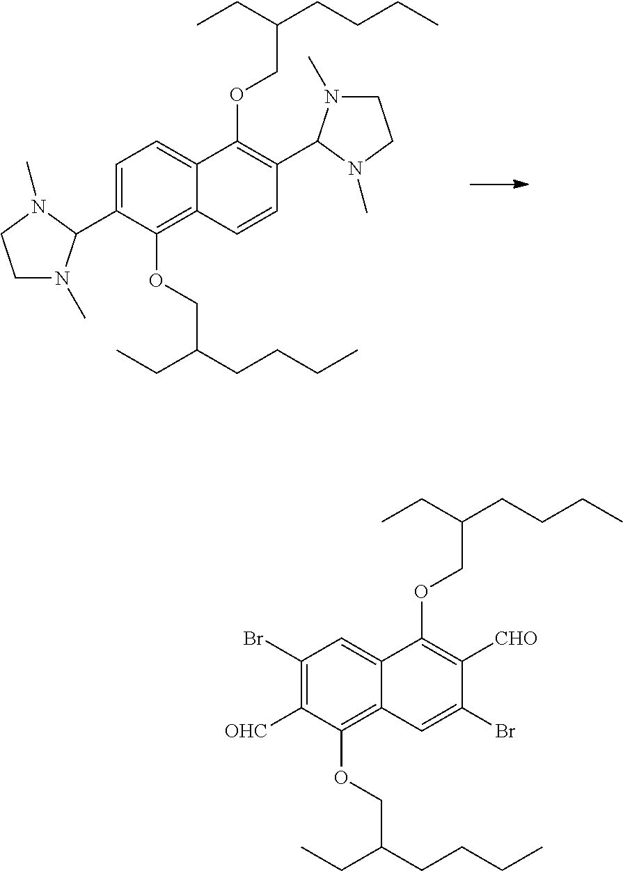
C1=C(C2N(C)CCN2C)C(OCC(CCCC)CC)=C2C(=C1)C(OCC(CC)CCCC)=C(C1N(C)CCN1C)C=C2.C1(Br)=C([OHC])C(OCC(CCCC)CC)=C2C(=C1)C(OCC(CC)CCCC)=C([CHO])C(Br)=C2
